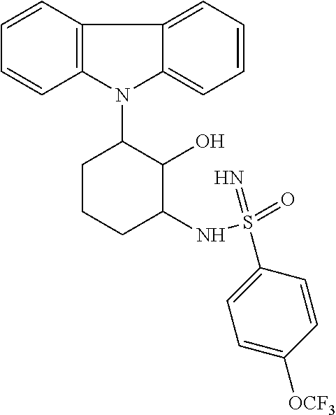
N1(C2CCCC(NS(=O)(=N)C3=CC=C([OCF3])C=C3)C2O)C2=C(C=CC=C2)C2=CC=CC=C12
